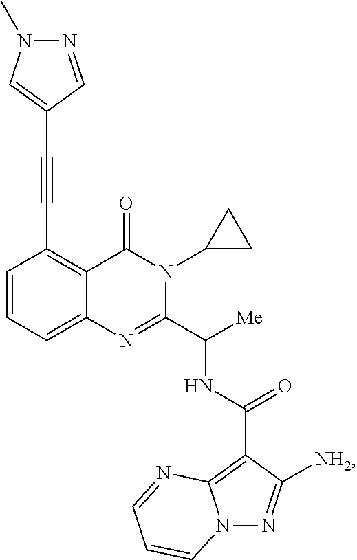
C1=CC=C2C(=C1C#CC1=CN(C)N=C1)C(=O)N(C1CC1)C(C([Me])NC(=O)C1=C3N(N=C1[NH2])C=CC=N3)=N2
